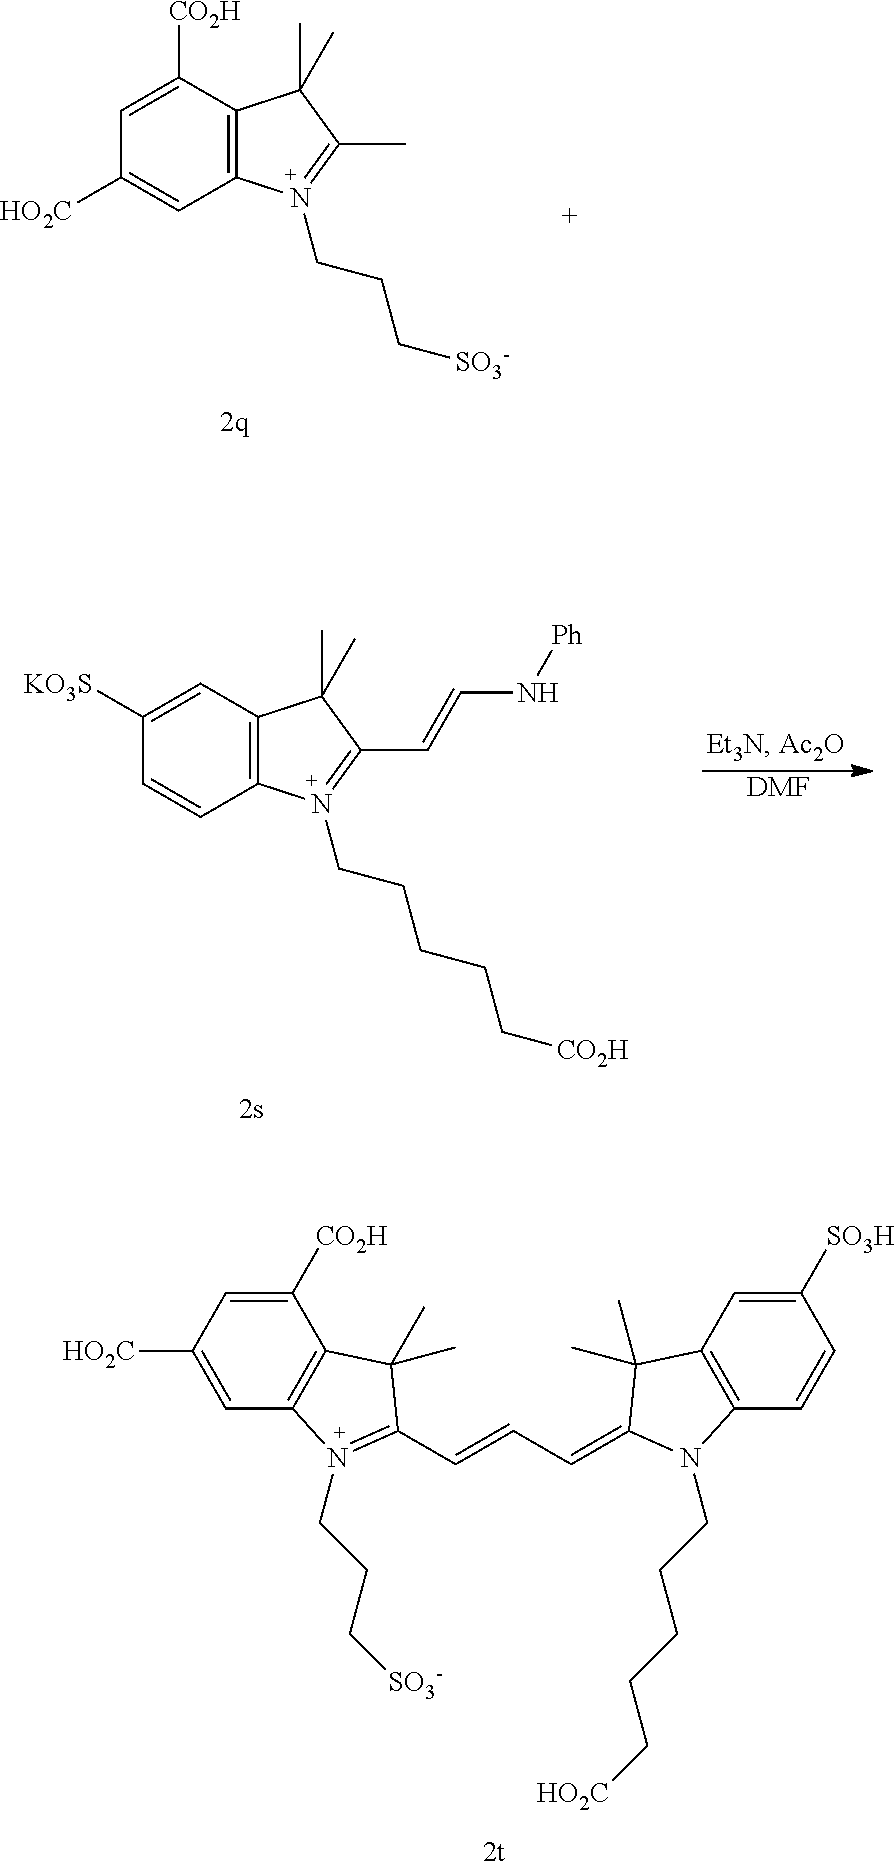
C12=C(C([CO2H])=CC([HO2C])=C1)C(C)(C)C(C)=N2CCC[SO3-].C12=C(C=C([KO3S])C=C1)C(C)(C)C(C=CN[Ph])=N2CCCCC[CO2H].[DMF].C1([CO2H])=CC([HO2C])=CC2=C1C(C)(C)C(C=CC=C1C(C)(C)C3=C(C=CC([SO3H])=C3)N1CCCCC[HO2C])=N2CCC[SO3-]
